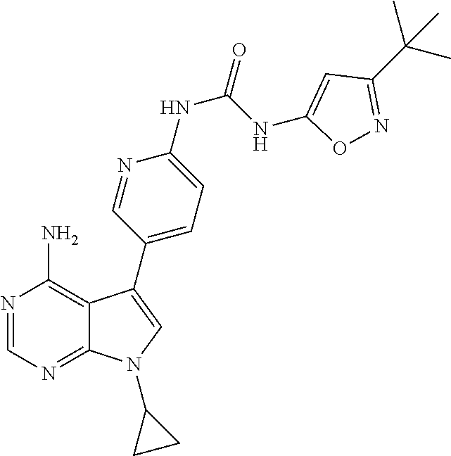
N1=CN=C2C(=C1N)C(C1=CC=C(NC(=O)NC3=CC(C(C)(C)C)=NO3)N=C1)=CN2C1CC1
